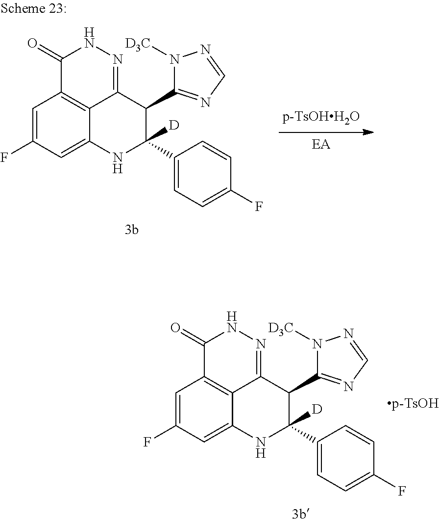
N1([D3C])C(C2C3=NNC(=O)C4=C3C(=CC(F)=C4)NC2(C2=CC=C(F)C=C2)[D])=NC=N1.N1([D3C])C(C2C3=NNC(=O)C4=C3C(=CC(F)=C4)NC2(C2=CC=C(F)C=C2)[D])=NC=N1
